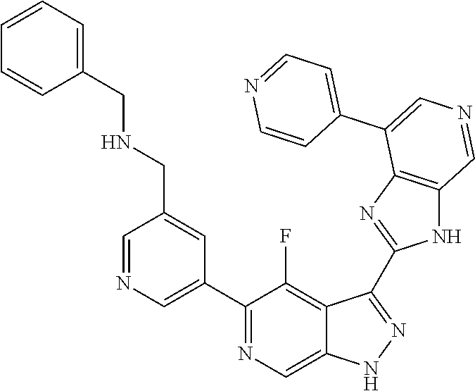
C1(C2=CN=CC(CNCC3=CC=CC=C3)=C2)=NC=C2C(=C1F)C(C1=NC3=C(N1)C=NC=C3C1=CC=NC=C1)=NN2
